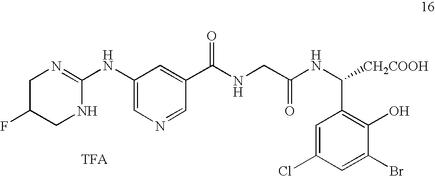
C1(NC2=NCC(F)CN2)=CN=CC(C(=O)NCC(NC(C2=C(O)C(Br)=CC(Cl)=C2)[CH2COOH])=O)=C1
